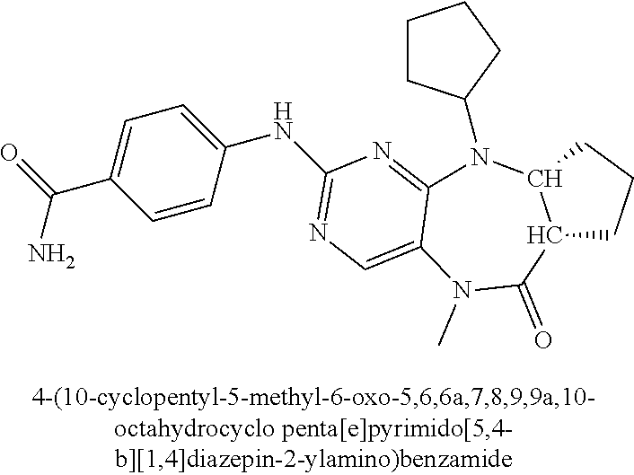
C1CC(N2C3=NC(NC4=CC=C(C(=O)N)C=C4)=NC=C3N(C)C(=O)C3C2CCC3)CC1
